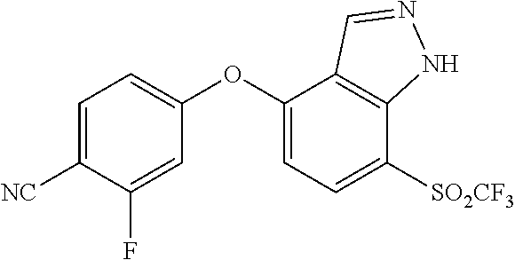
C1(OC2=CC=C([SO2CF3])C3=C2C=NN3)=CC=C([NC])C(F)=C1
